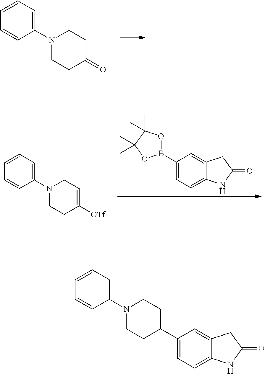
C1=CC=C(N2CCC(=O)CC2)C=C1.B1(C2=CC=C3C(=C2)CC(=O)N3)OC(C)(C)C(C)(C)O1.C1=CC=C(N2CC=C([OTf])CC2)C=C1.C1=CC=C(N2CCC(C3=CC=C4C(=C3)CC(=O)N4)CC2)C=C1
